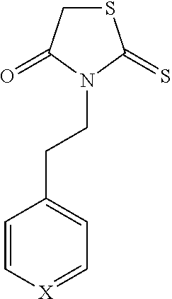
C1SC(=S)N(CCC2=CC=[X]C=C2)C1=O
